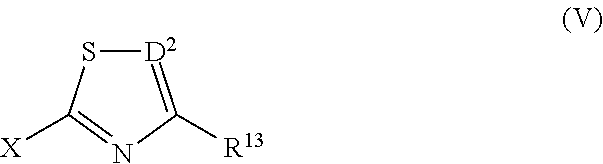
[D2]1=C([R13])N=C([X])S1
